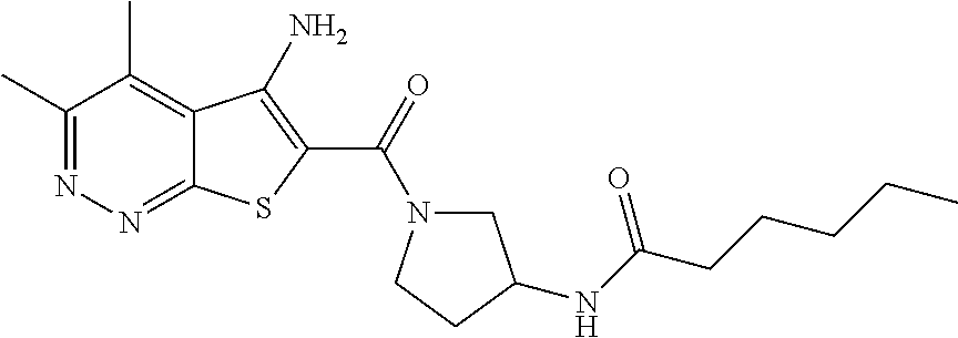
C1(C)=NN=C2C(=C1C)C(N)=C(C(=O)N1CC(NC(CCCCC)=O)CC1)S2
